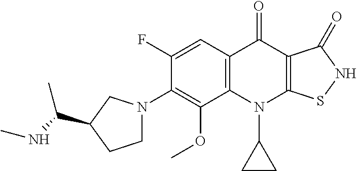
C12=C(C=C(F)C(N3CCC(C(NC)C)C3)=C1OC)C(=O)C1=C(N2C2CC2)SNC1=O
